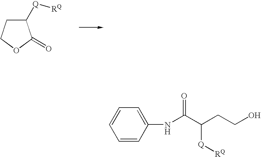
C1([Q][RQ])CCOC1=O.C1=CC(NC(C(CCO)[Q][RQ])=O)=CC=C1
